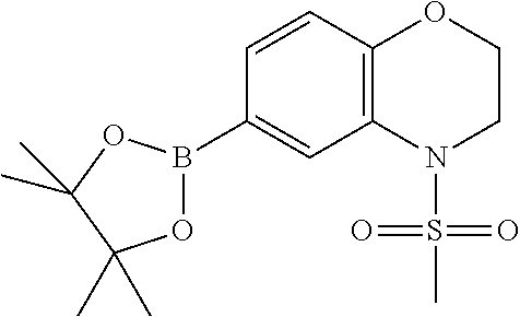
C1=CC2=C(C=C1B1OC(C)(C)C(C)(C)O1)N(S(C)(=O)=O)CCO2
